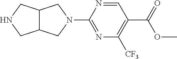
C12C(CN(C3=NC([CF3])=C(C(=O)OC)C=N3)C1)CNC2
